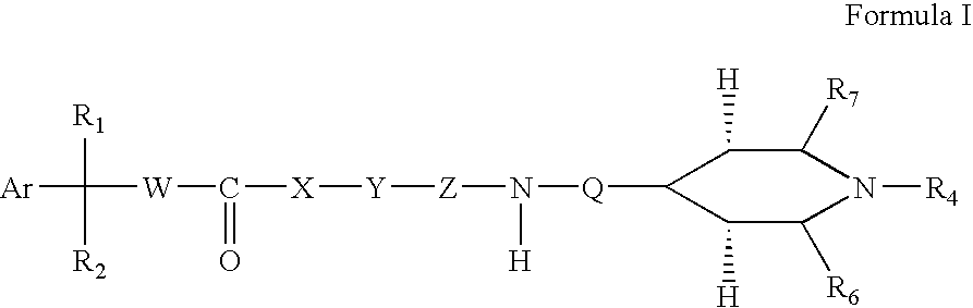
[Ar]C([R1])([W]C(=O)[X][Y][Z]N([Q]C1C([H])C([R6])N([R4])C([R7])C1[H])[H])[R2]
